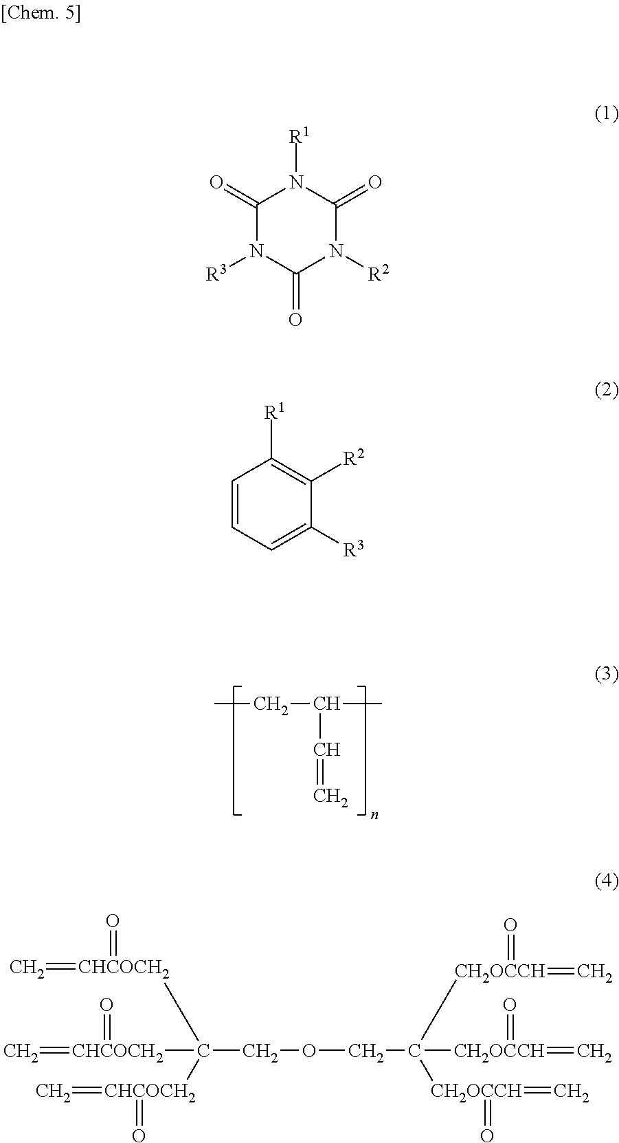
CCC(C)C=C.C(C([CHCOCH2](=C)=O)([CHCOCH2](=C)=O)[CHCOCH2](=C)=O)OCC([CH2OCCH](=C)=O)([CH2OCCH](=C)=O)[CH2OCCH](=O)=C.C1=CC=C([R3])C([R2])=C1[R1].C1(=O)N([R3])C(=O)N([R2])C(=O)N1[R1]
